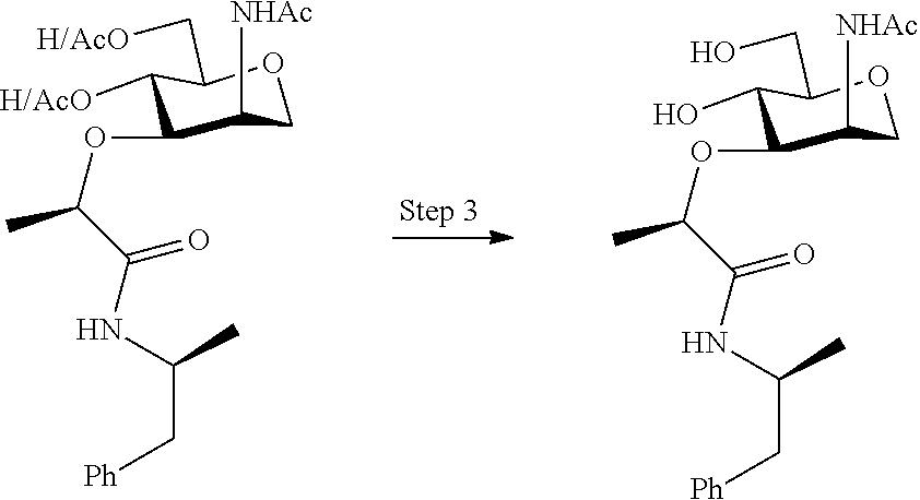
C1C([NHAc])C(OC(C(NC(C[Ph])C)=O)C)C([H/AcO])C(C[H/AcO])O1.C1C([NHAc])C(OC(C(NC(C[Ph])C)=O)C)C(O)C(CO)O1
